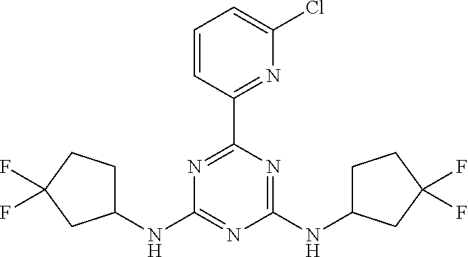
C1(NC2=NC(NC3CCC(F)(F)C3)=NC(C3=NC(Cl)=CC=C3)=N2)CCC(F)(F)C1
